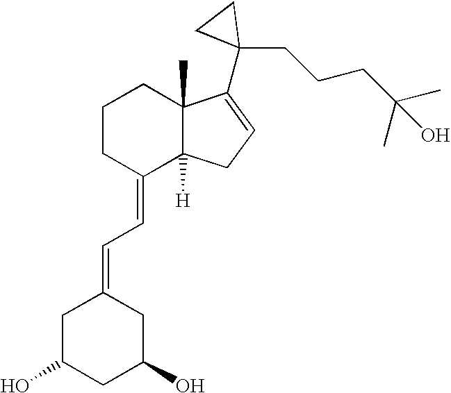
C1CCC(=CC=C2CC(O)CC(O)C2)C2([H])C1(C)C(C1(CCCC(O)(C)C)CC1)=CC2
